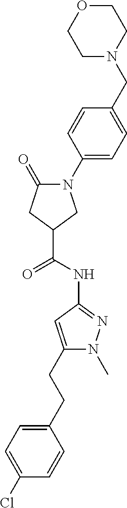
C1(Cl)=CC=C(CCC2=CC(NC(=O)C3CC(=O)N(C4=CC=C(CN5CCOCC5)C=C4)C3)=NN2C)C=C1
